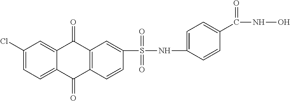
C1(Cl)=CC=C2C(=C1)C(=O)C1=C(C2=O)C=CC(S(=O)(=O)NC2=CC=C(C(=O)NO)C=C2)=C1
